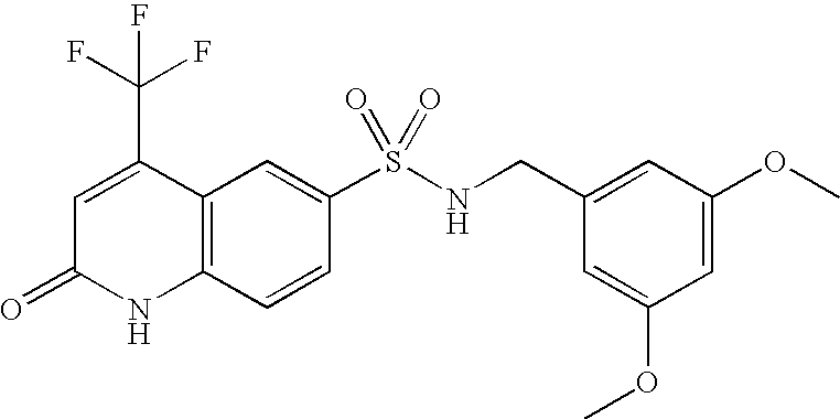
C1(S(NCC2=CC(OC)=CC(OC)=C2)(=O)=O)=CC2=C(C=C1)NC(=O)C=C2C(F)(F)F
